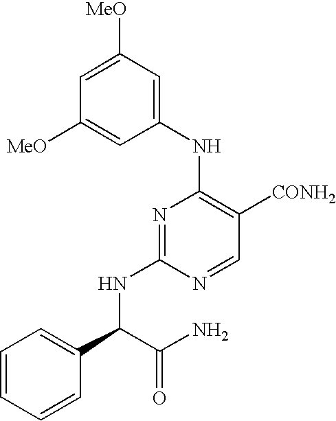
N1=C(NC(C2=CC=CC=C2)C(N)=O)N=CC([CONH2])=C1NC1=CC([MeO])=CC([MeO])=C1
